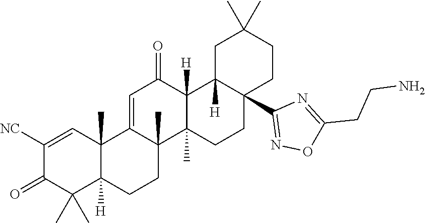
C1([NC])=CC2(C)C([H])(C(C)(C)C1=O)CCC1(C)C2=CC(=O)C2([H])C1(C)CCC1(C3=NOC(CCN)=N3)C2([H])CC(C)(C)CC1
